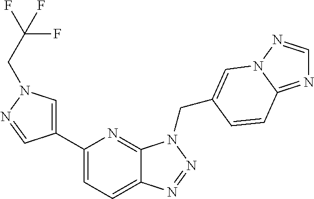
C1(C2=CN(CC(F)(F)F)N=C2)=CC=C2C(=N1)N(CC1=CN3N=CN=C3C=C1)N=N2
